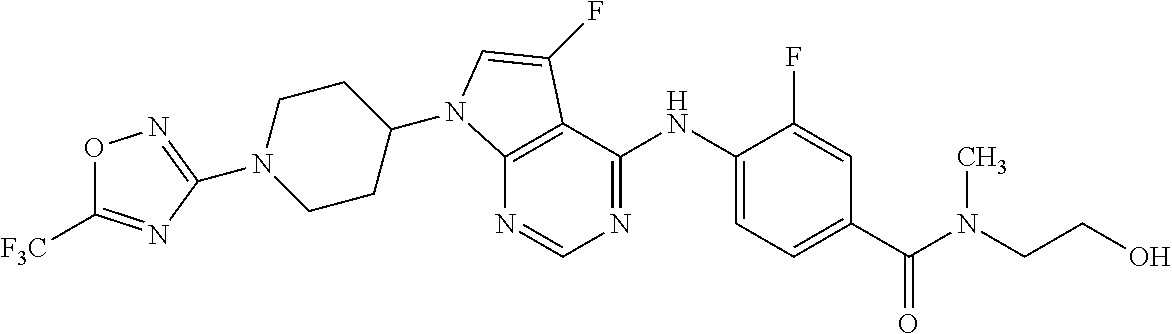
N1(C2=NOC([F3C])=N2)CCC(N2C3=C(C(NC4=CC=C(C(N(C)CCO)=O)C=C4F)=NC=N3)C(F)=C2)CC1
